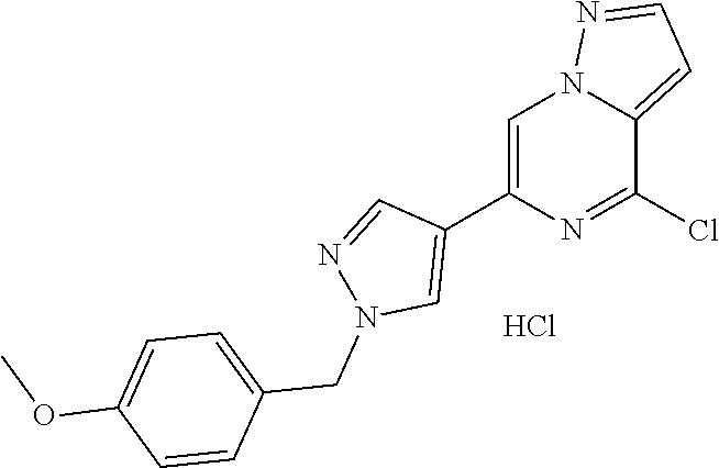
C1=C(C2=CN(CC3=CC=C(OC)C=C3)N=C2)N=C(Cl)C2=CC=NN12.Cl
